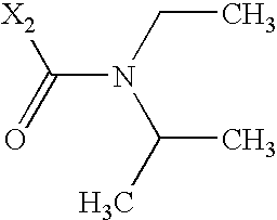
N(C(=O)[X2])(C(C)C)CC
